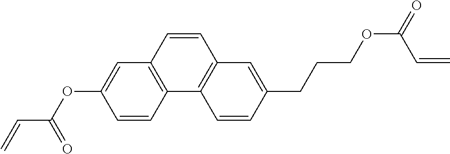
C1=CC2=C(C=C1OC(C=C)=O)C=CC1=C2C=CC(CCCOC(=O)C=C)=C1
